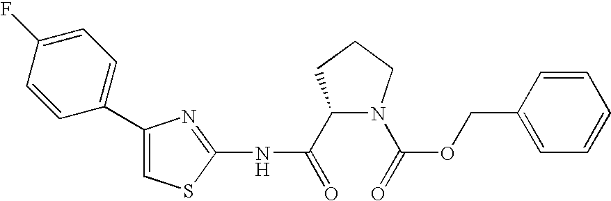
C1(C(=O)NC2=NC(C3=CC=C(F)C=C3)=CS2)N(C(=O)OCC2=CC=CC=C2)CCC1
